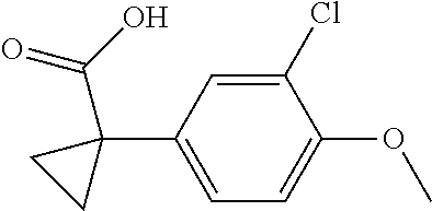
C1(Cl)=CC(C2(C(=O)O)CC2)=CC=C1OC
